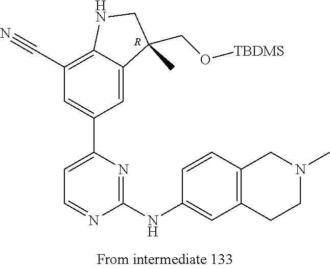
[R].C1(C#N)=C2C(=CC(C3=CC=NC(NC4=CC5=C(C=C4)CN(C)CC5)=N3)=C1)C(C)(CO[TBDMS])CN2
